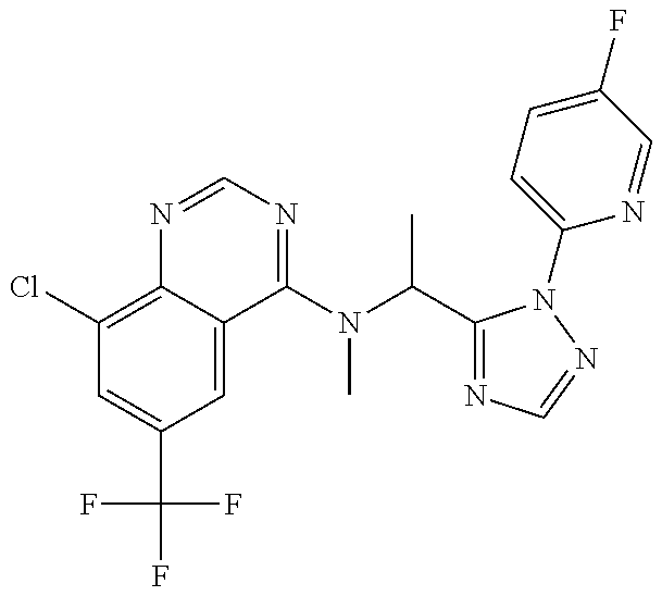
C1(Cl)=C2C(=CC(C(F)(F)F)=C1)C(N(C(C)C1=NC=NN1C1=CC=C(F)C=N1)C)=NC=N2
